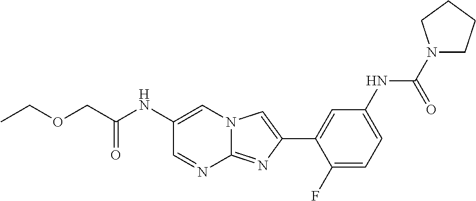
C1(NC(COCC)=O)=CN2C(=NC(C3=CC(NC(N4CCCC4)=O)=CC=C3F)=C2)N=C1
